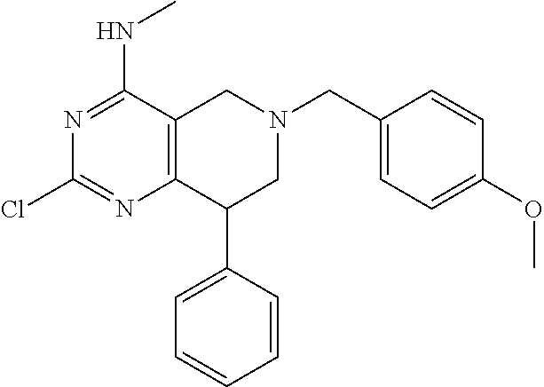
N1=C(NC)C2=C(N=C1Cl)C(C1=CC=CC=C1)CN(CC1=CC=C(OC)C=C1)C2
